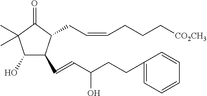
C1(O)C(C=CC(CCC2=CC=CC=C2)O)C(CC=CCCC[CO2CH3])C(=O)C1(C)C
